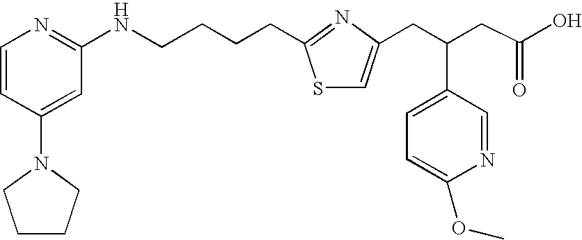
C1=CC(N2CCCC2)=CC(NCCCCC2=NC(CC(CC(O)=O)C3=CC=C(OC)N=C3)=CS2)=N1
